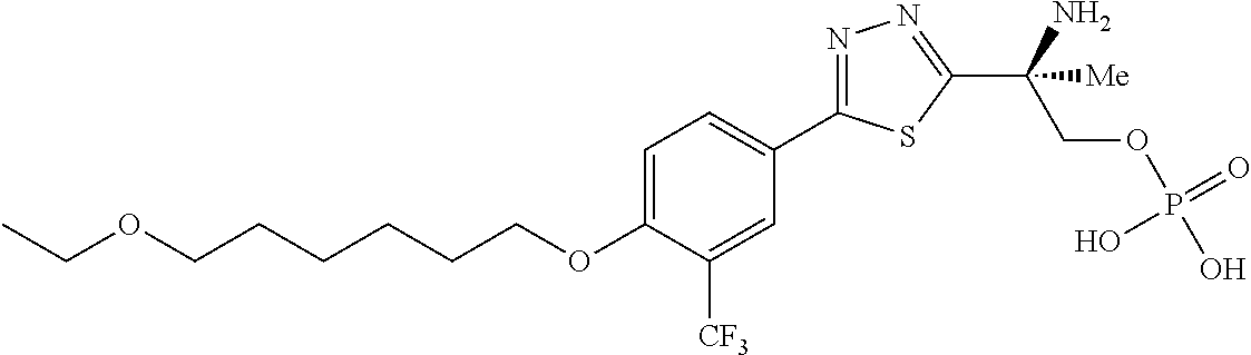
C(CCCCOC1=CC=C(C2=NN=C(C(COP(O)(=O)O)(N)[Me])S2)C=C1[CF3])COCC
